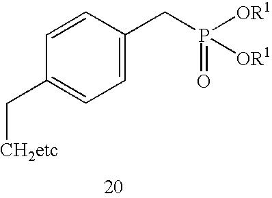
C1=C(CP([OR1])([OR1])=O)C=CC(C[CH2etc])=C1
